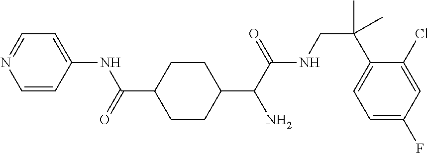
C1=CC(NC(=O)C2CCC(C(C(NCC(C3=CC=C(F)C=C3Cl)(C)C)=O)N)CC2)=CC=N1
